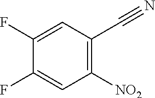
C1([NO2])=C(C#N)C=C(F)C(F)=C1
